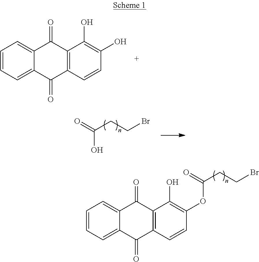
C1=CC=C2C(=C1)C(=O)C1=C(C2=O)C=CC(O)=C1O.C(CCBr)(=O)O.C1=CC=C2C(=C1)C(=O)C1=C(C2=O)C=CC(OC(CCBr)=O)=C1O
